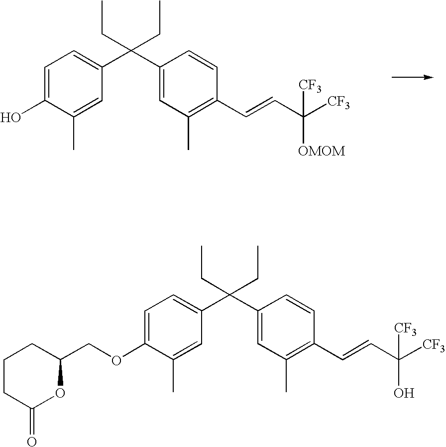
C1=C(O)C(C)=CC(C(C2=CC(C)=C(C=CC([CF3])([OMOM])[CF3])C=C2)(CC)CC)=C1.C1=C(OCC2OC(=O)CCC2)C(C)=CC(C(C2=CC(C)=C(C=CC([CF3])(O)[CF3])C=C2)(CC)CC)=C1
